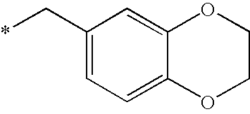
*CC1=CC=C2C(=C1)OCCO2
